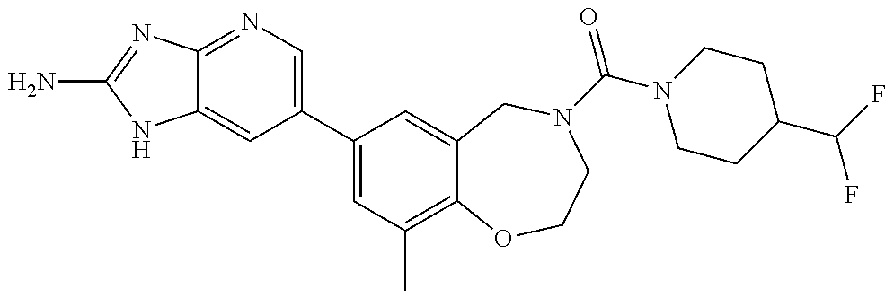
C12=NC=C(C3=CC(C)=C4C(=C3)CN(C(N3CCC(C(F)F)CC3)=O)CCO4)C=C1NC(N)=N2
